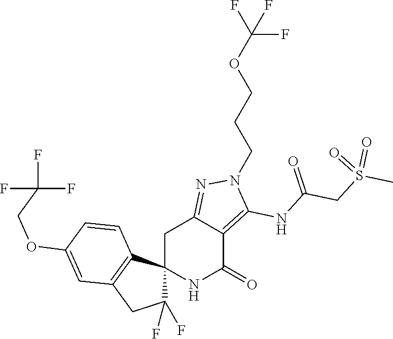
C12(NC(=O)C3=C(NC(CS(C)(=O)=O)=O)N(CCCOC(F)(F)F)N=C3C1)C(F)(F)CC1=C2C=CC(OCC(F)(F)F)=C1
